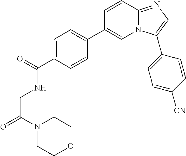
C(C(=O)N1CCOCC1)NC(=O)C1=CC=C(C2=CN3C(=NC=C3C3=CC=C([CN])C=C3)C=C2)C=C1
